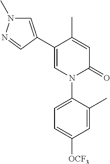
C1=C(C)C(C2=CN(C)N=C2)=CN(C2=CC=C([OCF3])C=C2C)C1=O
